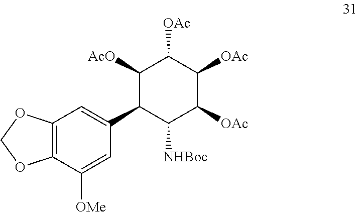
C12=C(C([OMe])=CC(C3C([NHBoc])C([OAc])C([OAc])C([OAc])C3[AcO])=C1)OCO2
